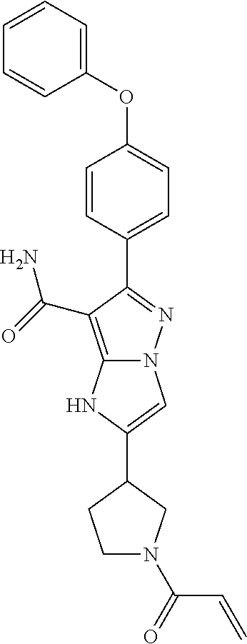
C1=CC(C2=NN3C(=C2C(N)=O)NC(C2CN(C(=O)C=C)CC2)=C3)=CC=C1OC1=CC=CC=C1
